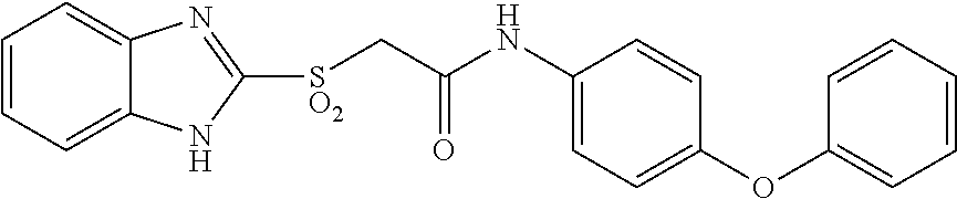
C1=CC=C2C(=C1)N=C([SO2]CC(NC1=CC=C(OC3=CC=CC=C3)C=C1)=O)N2
